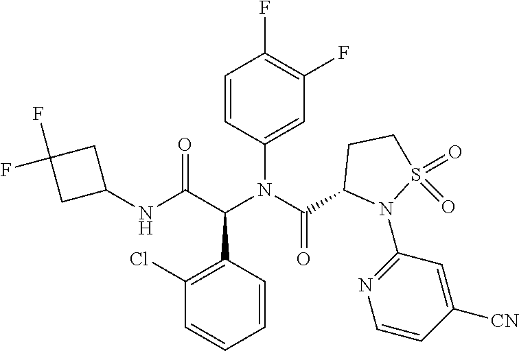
C1=CC(N(C(=O)C2N(C3=NC=CC([CN])=C3)S(=O)(=O)CC2)C(C2=C(Cl)C=CC=C2)C(=O)NC2CC(F)(F)C2)=CC(F)=C1F
